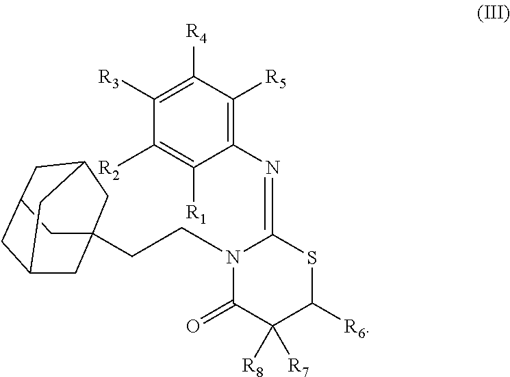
C1(N=C2SC([R6])C([R7])([R8])C(=O)N2CCC23CC4CC(C2)CC(C4)C3)=C([R5])C([R4])=C([R3])C([R2])=C1[R1]
